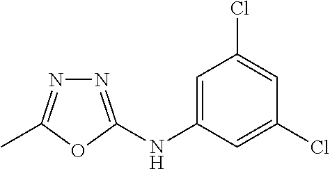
C1=C(NC2=NN=C(C)O2)C=C(Cl)C=C1Cl
